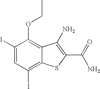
C1(I)=CC(I)=C2C(=C1OCC)C(N)=C(C(=O)N)S2
